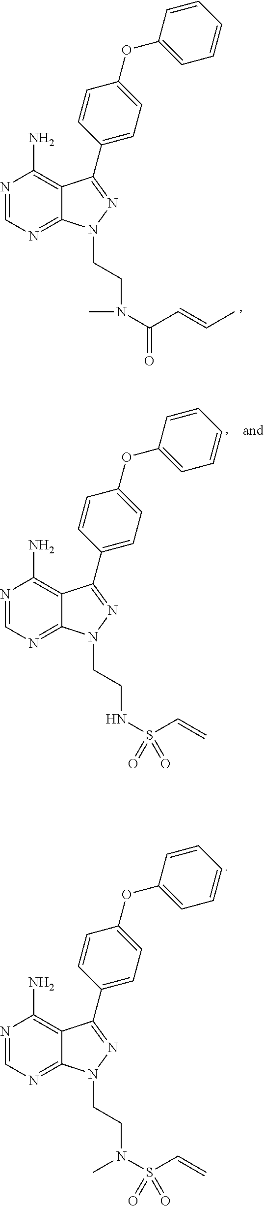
N1=CN=C2C(=C1N)C(C1=CC=C(OC3=CC=CC=C3)C=C1)=NN2CCN(C(=O)C=CC)C.N1=CN=C2C(=C1N)C(C1=CC=C(OC3=CC=CC=C3)C=C1)=NN2CCN(S(=O)(C=C)=O)C.N1=CN=C2C(=C1N)C(C1=CC=C(OC3=CC=CC=C3)C=C1)=NN2CCNS(=O)(C=C)=O
